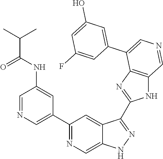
C1(C2=CN=CC(NC(C(C)C)=O)=C2)=NC=C2C(=C1)C(C1=NC3=C(N1)C=NC=C3C1=CC(O)=CC(F)=C1)=NN2
